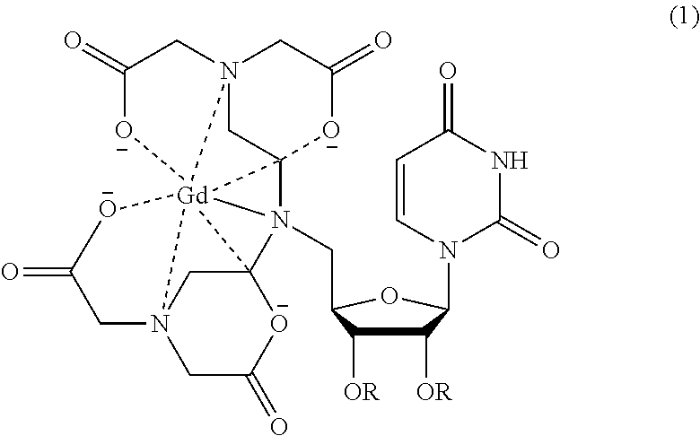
C1([OR])C(CN23C45CN6(CC(=O)[O-]4)CC(=O)[O-][Gd]26547C32CN4(CC(=O)[O-]2)CC(=O)[O-]7)OC(N2C(=O)NC(=O)C=C2)C1[OR]
